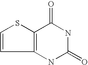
C12=C(SC=C1)C(=O)NC(=O)N2
